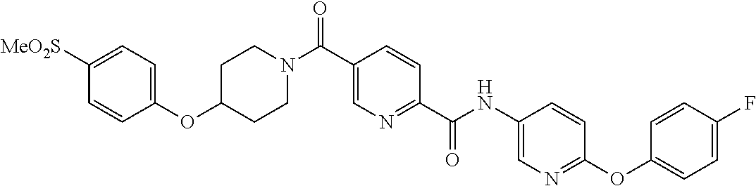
C1=CC(OC2CCN(C(C3=CN=C(C(NC4=CN=C(OC5=CC=C(F)C=C5)C=C4)=O)C=C3)=O)CC2)=CC=C1[MeO2S]
